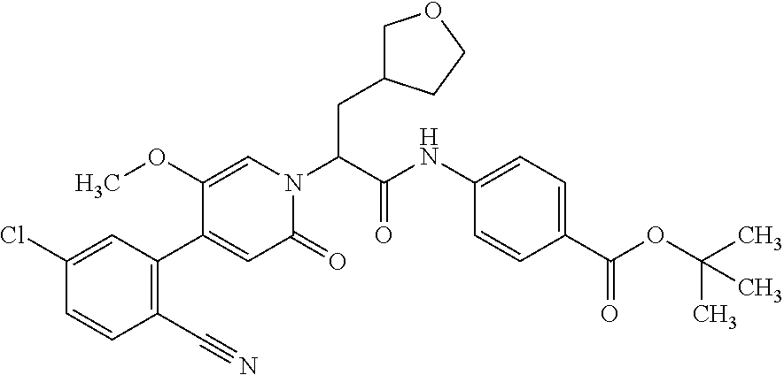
C1C(CC(N2C=C(OC)C(C3=C(C#N)C=CC(Cl)=C3)=CC2=O)C(=O)NC2=CC=C(C(OC(C)(C)C)=O)C=C2)CCO1
